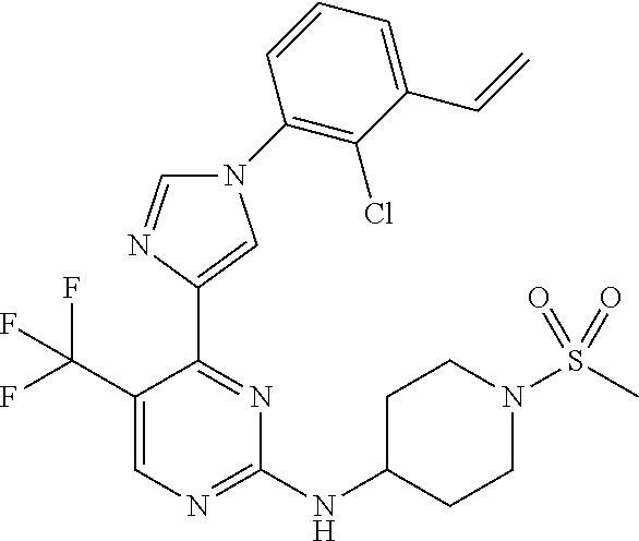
C1(NC2CCN(S(C)(=O)=O)CC2)=NC=C(C(F)(F)F)C(C2=CN(C3=C(Cl)C(C=C)=CC=C3)C=N2)=N1
